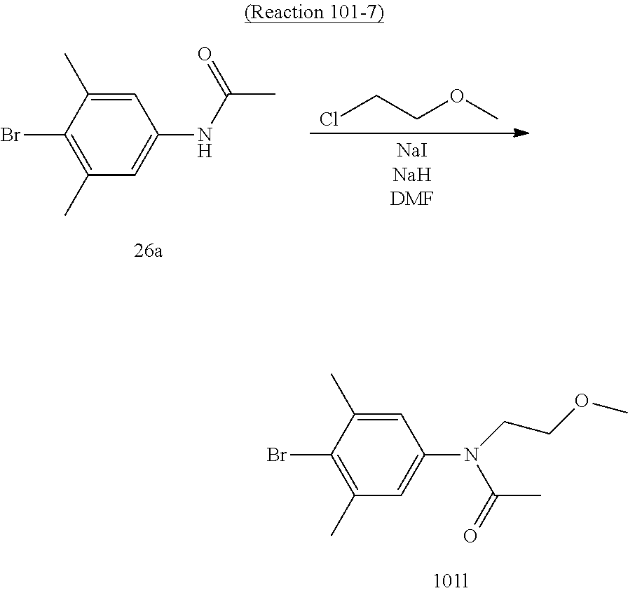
C1=C(C)C(Br)=C(C)C=C1NC(C)=O.ClCCOC.C1=C(C)C(Br)=C(C)C=C1N(C(C)=O)CCOC
